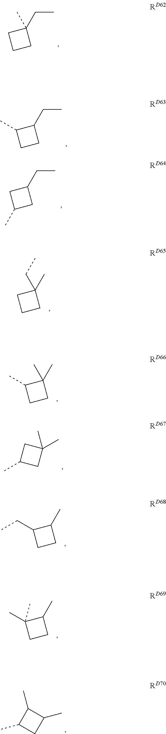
CCC1(C)CCC1.CCC1C(C)CC1.CCC1CC(C)C1.CC1(CC)CCC1.CC1(C)C(C)CC1.CC1C(CC)CC1.CC1C(C)(C)CC1.CC1(C)CC(C)C1.C1(C)C(C)CC1C
